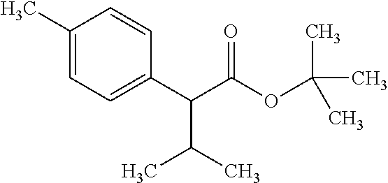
C1(C)=CC=C(C(C(C)C)C(=O)OC(C)(C)C)C=C1
